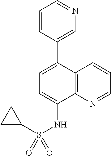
C12=C(N=CC=C1)C(NS(C1CC1)(=O)=O)=CC=C2C1=CN=CC=C1
